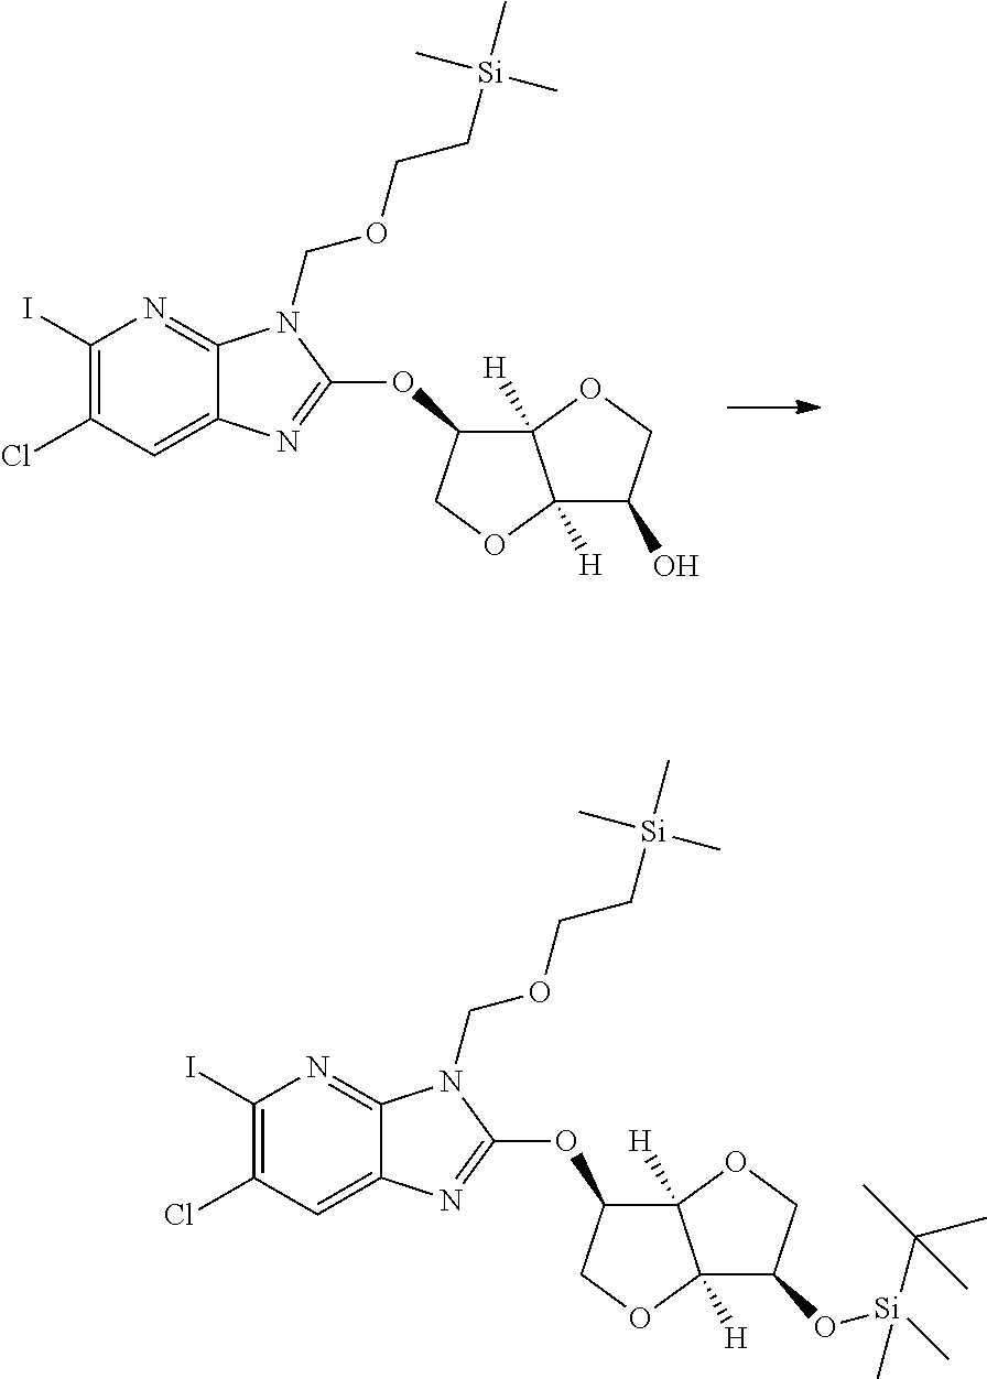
IC1=C(Cl)C=C2C(=N1)N(COCC[Si](C)(C)C)C(OC1C3([H])C([H])(OC1)C(O)CO3)=N2.IC1=C(Cl)C=C2C(=N1)N(COCC[Si](C)(C)C)C(OC1C3([H])C([H])(OC1)C(O[Si](C(C)(C)C)(C)C)CO3)=N2
